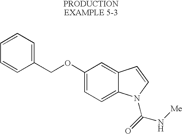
C1=CC=C(COC2=CC=C3C(=C2)C=CN3C(=O)N[Me])C=C1
